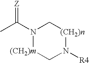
C1N([R4])[(CH2)n]CN(C(C)=[Z])[(CH2)m]1
